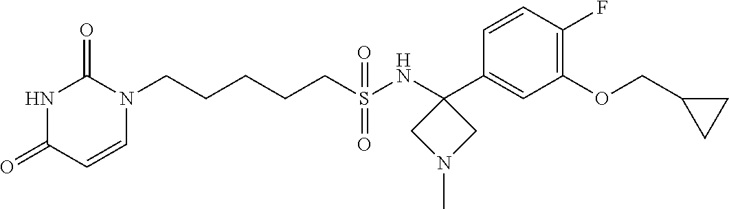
C(CCCS(NC1(C2=CC(OCC3CC3)=C(F)C=C2)CN(C)C1)(=O)=O)CN1C(=O)NC(=O)C=C1
